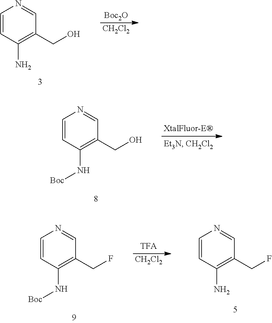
C1=CC(N)=C(CO)C=N1.[Boc2O].[CH2Cl2].C1=CC(N[Boc])=C(CO)C=N1.C1=CC(N[Boc])=C(CF)C=N1.[CH2Cl2].C1=CC(N)=C(CF)C=N1
